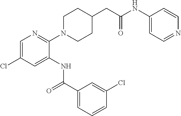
C1=C(Cl)C=C(NC(C2=CC=CC(Cl)=C2)=O)C(N2CCC(CC(=O)NC3=CC=NC=C3)CC2)=N1
